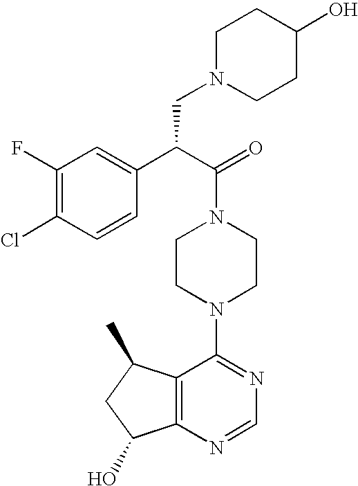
C(N1CCN(C2=NC=NC3=C2C(C)CC3O)CC1)(C(C1=CC(F)=C(Cl)C=C1)CN1CCC(O)CC1)=O
